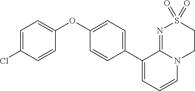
C1(C2=CC=C(OC3=CC=C(Cl)C=C3)C=C2)=CC=CN2C1=NS(=O)(=O)CC2
